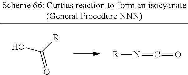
OC([R])=O.[R]N=C=O
